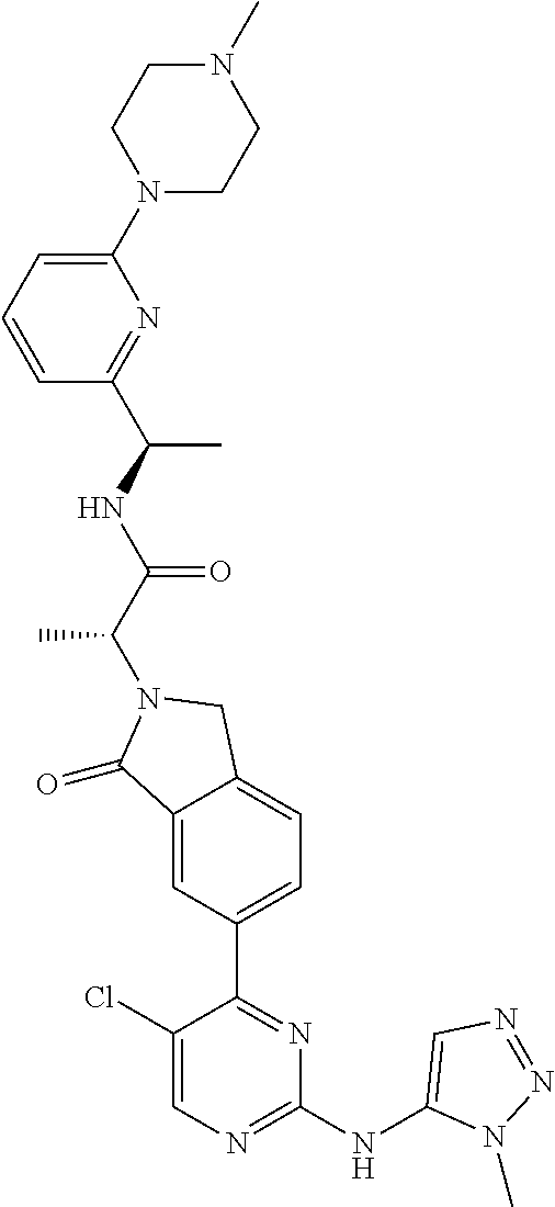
C1(=O)C2=CC(C3=NC(NC4=CN=NN4C)=NC=C3Cl)=CC=C2CN1C(C(NC(C1=NC(N2CCN(C)CC2)=CC=C1)C)=O)C
